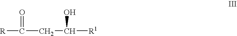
[R]C(CC([R1])O)=O
